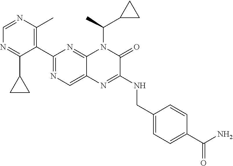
C1=NC(C)=C(C2=NC=C3C(=N2)N(C(C)C2CC2)C(=O)C(NCC2=CC=C(C(=O)N)C=C2)=N3)C(C2CC2)=N1
